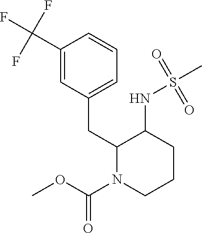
C(C1=CC(CC2N(C(OC)=O)CCCC2NS(C)(=O)=O)=CC=C1)(F)(F)F
